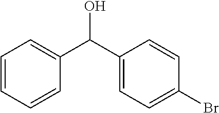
C1=CC=CC(C(C2=CC=C(Br)C=C2)O)=C1
